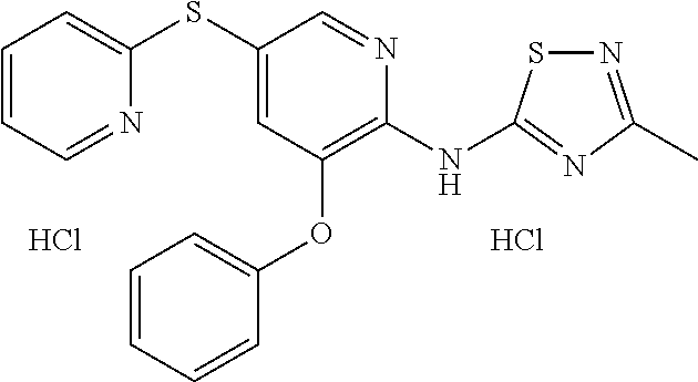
Cl.C1(SC2=CC(OC3=CC=CC=C3)=C(NC3=NC(C)=NS3)N=C2)=CC=CC=N1.Cl
